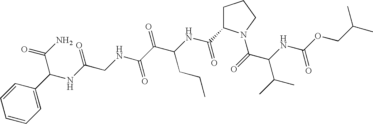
C(C(C)C)OC(NC(C(=O)N1CCCC1C(NC(C(C(NCC(NC(C(N)=O)C1=CC=CC=C1)=O)=O)=O)CCC)=O)C(C)C)=O
